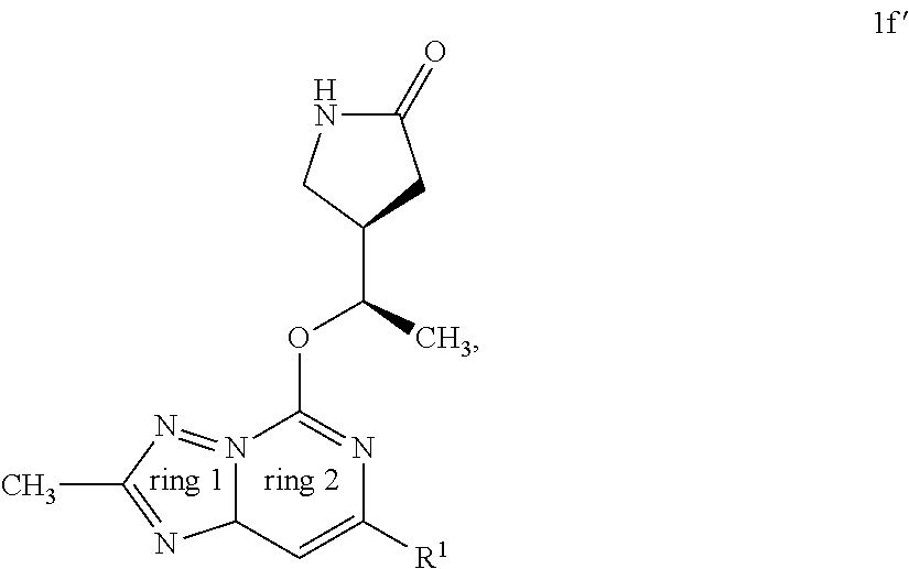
C1(=O)NCC(C(OC2=NC([R1])=CC3N2=NC(C)=N3)C)C1
